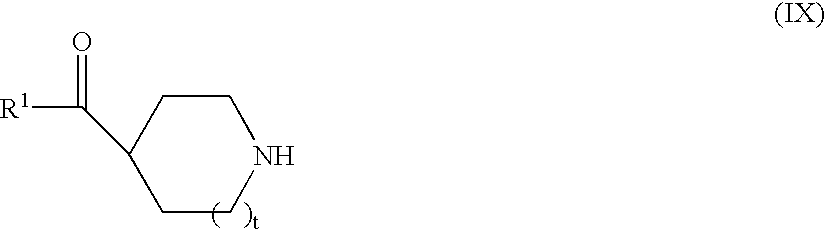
N1CCC(C([R1])=O)CC1
